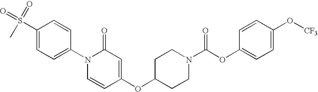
S(C1=CC=C(N2C=CC(OC3CCN(C(OC4=CC=C(O[CF3])C=C4)=O)CC3)=CC2=O)C=C1)(=O)(=O)C
